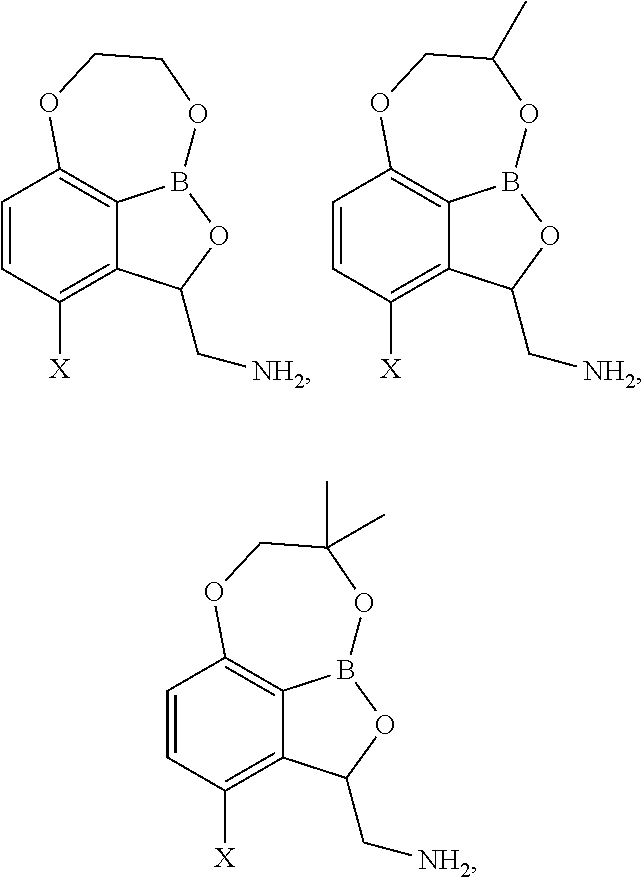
C1=CC([X])=C2C3=C1OCCOB3OC2C[NH2].C1=CC([X])=C2C3=C1OCC(C)OB3OC2C[NH2].C1=CC([X])=C2C3=C1OCC(C)(C)OB3OC2C[NH2]
